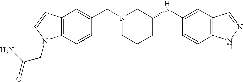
N1(CC2=CC3=C(C=C2)N(CC(N)=O)C=C3)CCCC(NC2=CC3=C(C=C2)NN=C3)C1
